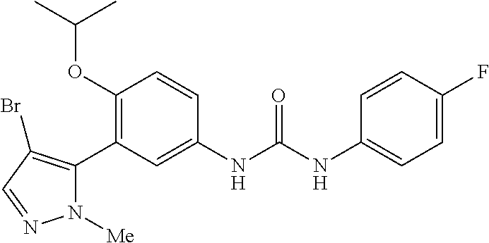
C1(OC(C)C)=C(C2=C(Br)C=NN2[Me])C=C(NC(=O)NC2=CC=C(F)C=C2)C=C1
